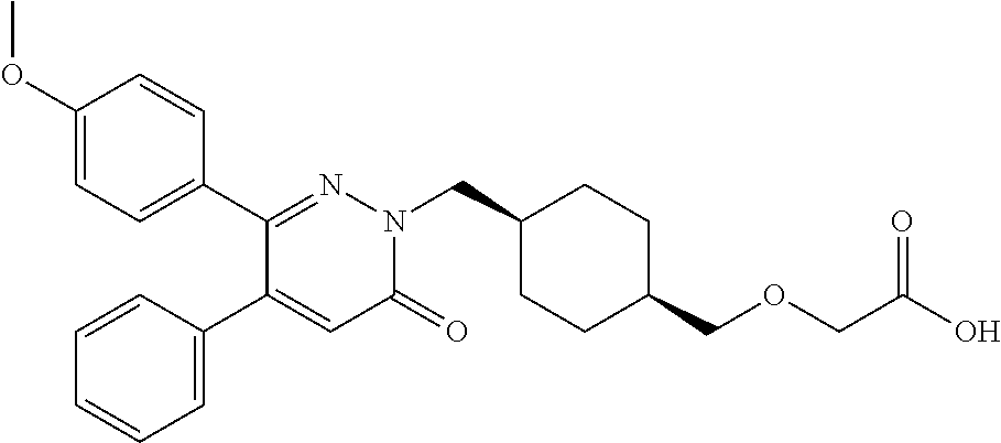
C1(OC)=CC=C(C2=NN(CC3CCC(COCC(O)=O)CC3)C(=O)C=C2C2=CC=CC=C2)C=C1
